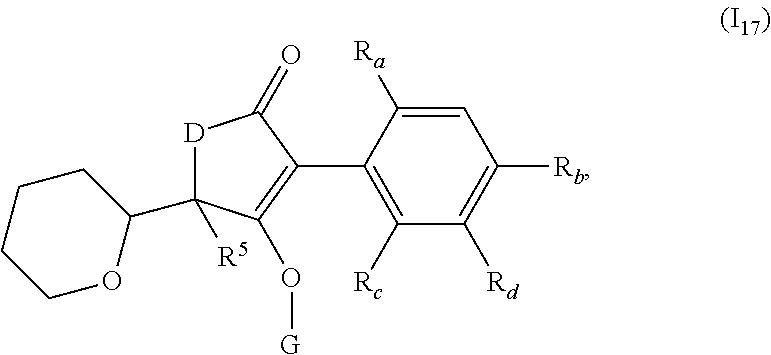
C1=C([Ra])C(C2=C(O[G])C([R5])(C3CCCCO3)[D]C2=O)=C([Rc])C([Rd])=C1[Rb]
